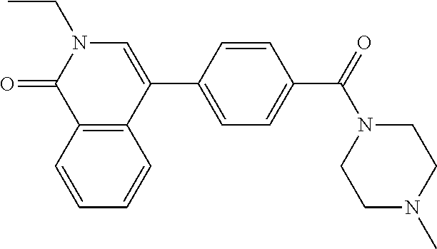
O=C1C2=C(C(C3=CC=C(C(N4CCN(C)CC4)=O)C=C3)=CN1CC)C=CC=C2
